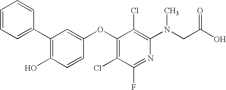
OC1=C(C2=CC=CC=C2)C=C(OC2=C(Cl)C(F)=NC(N(CC(O)=O)C)=C2Cl)C=C1
